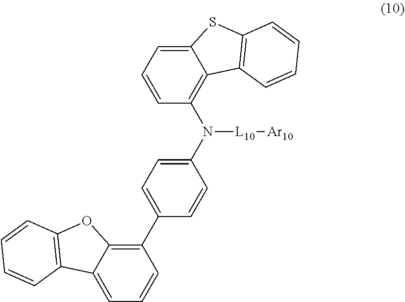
N([L10][Ar10])(C1=C2C(=CC=C1)SC1=C2C=CC=C1)C1=CC=C(C2=C3C(=CC=C2)C2=C(O3)C=CC=C2)C=C1
